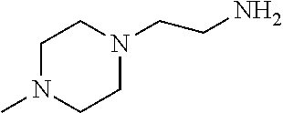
C1N(C)CCN(CCN)C1
